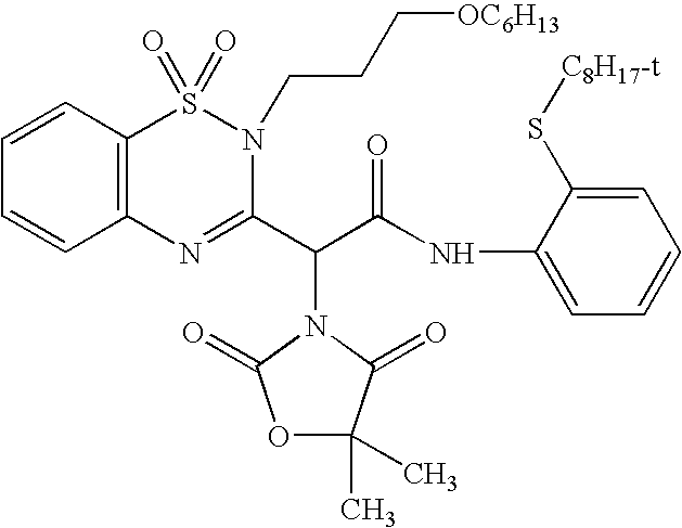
C1(NC(=O)C(C2=NC3=C(S(=O)(=O)N2CCC[OC6H13])C=CC=C3)N2C(=O)C(C)(C)OC2=O)=CC=CC=C1S[C8H17-t]
